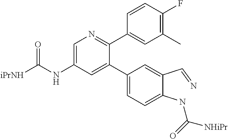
C1=C(NC([iPrNH])=O)C=C(C2=CC=C(NC([NHiPr])=O)C(C=N)=C2)C(C2=CC(C)=C(F)C=C2)=N1
